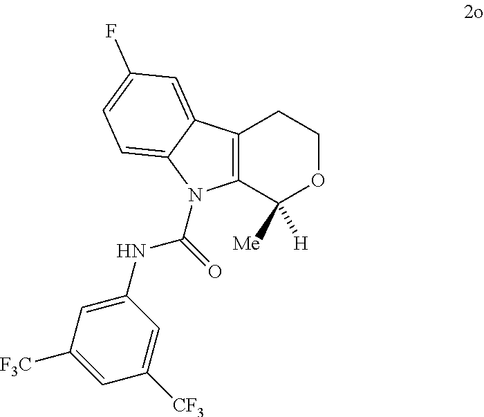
C12=C(C([H])([Me])OCC1)N(C(=O)NC1=CC([F3C])=CC([CF3])=C1)C1=CC=C(F)C=C21
